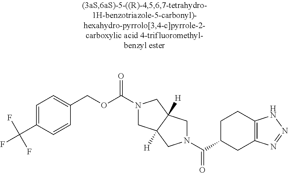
O(C(=O)N1CC2([H])C([H])(C1)CN(C(=O)C1CC3=C(CC1)NN=N3)C2)CC1=CC=C(C(F)(F)F)C=C1
